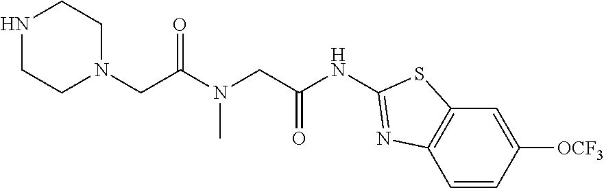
C(C(N(CC(NC1=NC2=C(C=C([OCF3])C=C2)S1)=O)C)=O)N1CCNCC1
